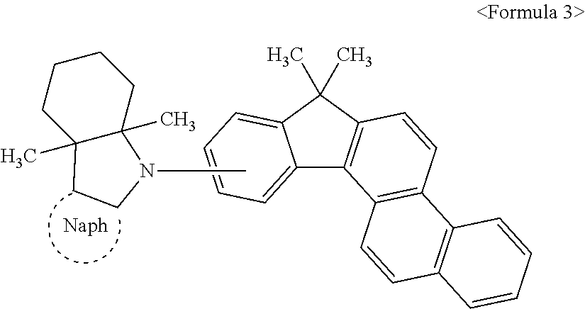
C12=CC=CC=C1C(C)(C)C1=C2C2=C(C=C1)C1=C(C=C2)C=CC=C1.CN1C2(C)C(C)(CCCC2)CC1
